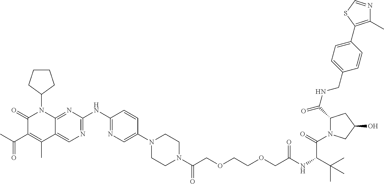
C1(=O)C(C(C)=O)=C(C)C2=CN=C(NC3=NC=C(N4CCN(C(COCCOCC(NC(C(C)(C)C)C(N5C(C(NCC6=CC=C(C7=C(C)N=CS7)C=C6)=O)CC(O)C5)=O)=O)=O)CC4)C=C3)N=C2N1C1CCCC1
